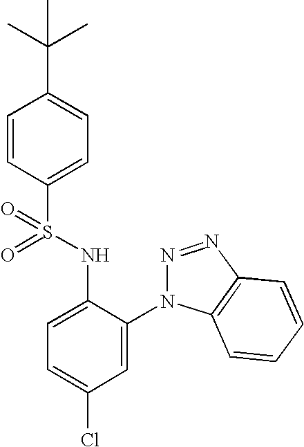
C1=CC(S(NC2=CC=C(Cl)C=C2N2N=NC3=C2C=CC=C3)(=O)=O)=CC=C1C(C)(C)C
